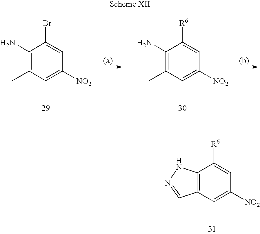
C1(N)=C(C)C=C([NO2])C=C1Br.C1(N)=C(C)C=C([NO2])C=C1[R6].C12=C(C=C([NO2])C=C1[R6])C=NN2
